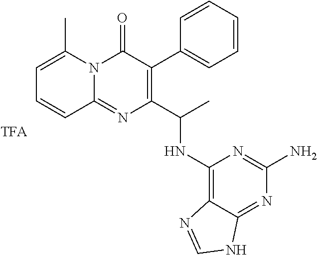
C1=C(C)N2C(=NC(C(C)NC3=C4C(=NC(N)=N3)NC=N4)=C(C3=CC=CC=C3)C2=O)C=C1
